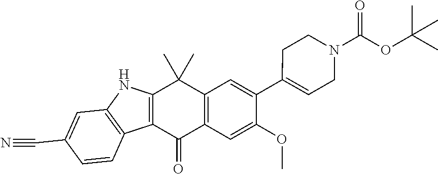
C12=C(C=C(OC)C(C3=CCN(C(=O)OC(C)(C)C)CC3)=C1)C(=O)C1=C(C2(C)C)NC2=C1C=CC(C#N)=C2
